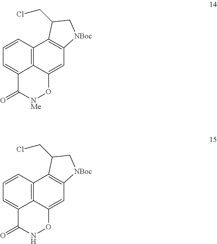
C1=CC2=C3C(=C1)C(=O)[NMe]OC3=CC1=C2C(CCl)C[NBoc]1.C1=CC2=C3C(=C1)C(=O)NOC3=CC1=C2C(CCl)C[NBoc]1
